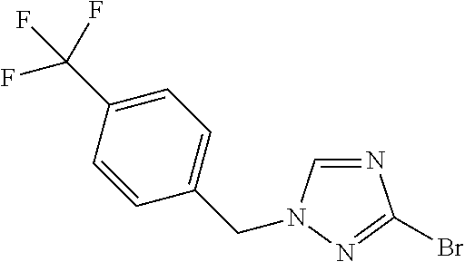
N1=CN(CC2=CC=C(C(F)(F)F)C=C2)N=C1Br
